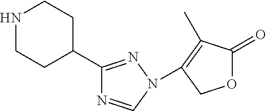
N1CCC(C2=NN(C3=C(C)C(=O)OC3)C=N2)CC1
